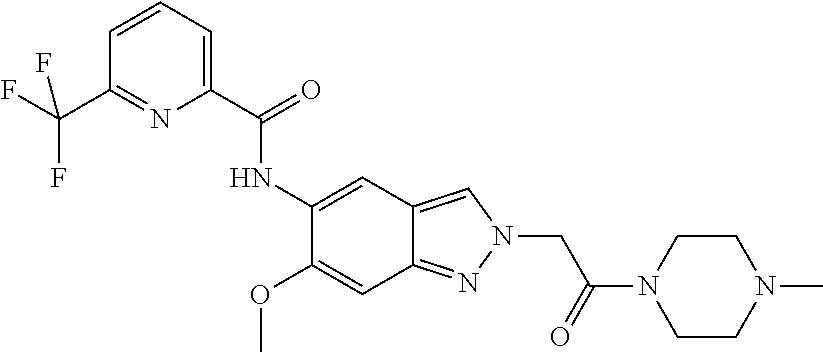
C(C1=NC(C(=O)NC2=CC3=CN(CC(N4CCN(C)CC4)=O)N=C3C=C2OC)=CC=C1)(F)(F)F
